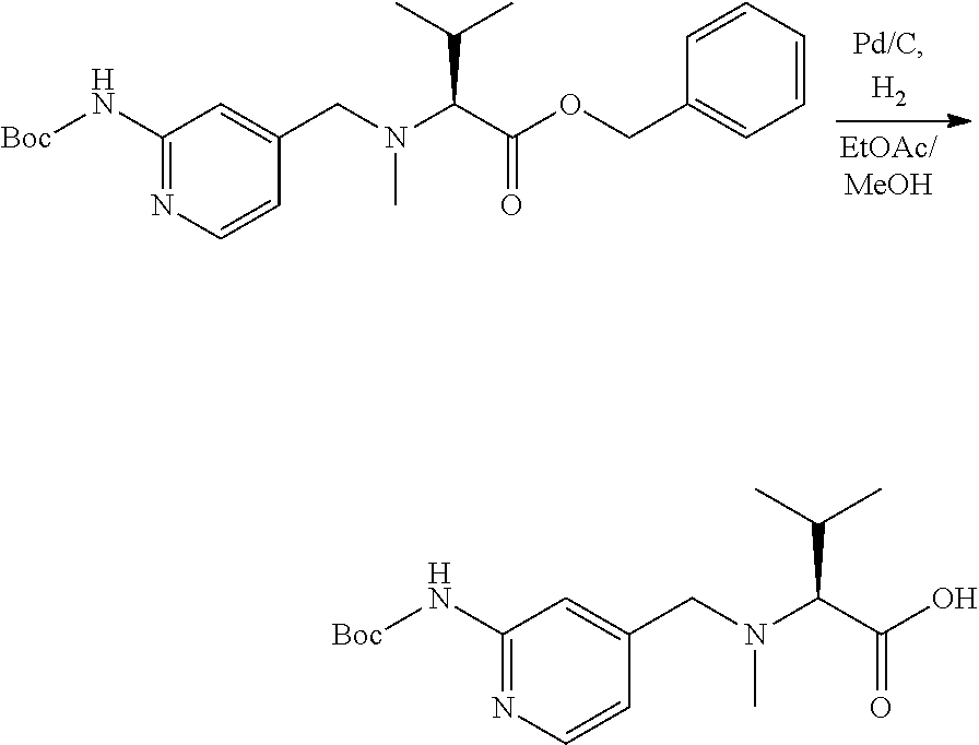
C1(N[Boc])=NC=CC(CN(C)C(C(C)C)C(OCC2=CC=CC=C2)=O)=C1.C1(N[Boc])=NC=CC(CN(C)C(C(C)C)C(O)=O)=C1
